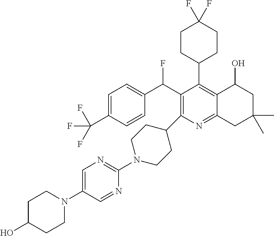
FC(C1=C(C2CCN(C3=NC=C(N4CCC(O)CC4)C=N3)CC2)N=C2C(=C1C1CCC(F)(F)CC1)C(O)CC(C)(C)C2)C1=CC=C(C(F)(F)F)C=C1
